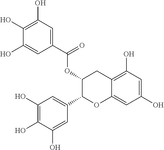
C12=CC(O)=CC(O)=C1CC(OC(C1=CC(O)=C(O)C(O)=C1)=O)C(C1=CC(O)=C(O)C(O)=C1)O2
